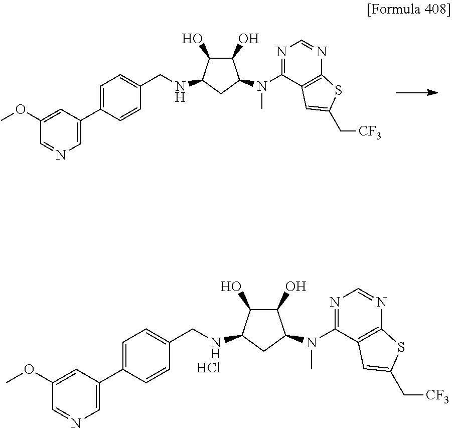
C1(O)C(O)C(NCC2=CC=C(C3=CN=CC(OC)=C3)C=C2)CC1N(C)C1=NC=NC2=C1C=C(C[CF3])S2.C1(O)C(O)C(NCC2=CC=C(C3=CN=CC(OC)=C3)C=C2)CC1N(C)C1=NC=NC2=C1C=C(C[CF3])S2.Cl
